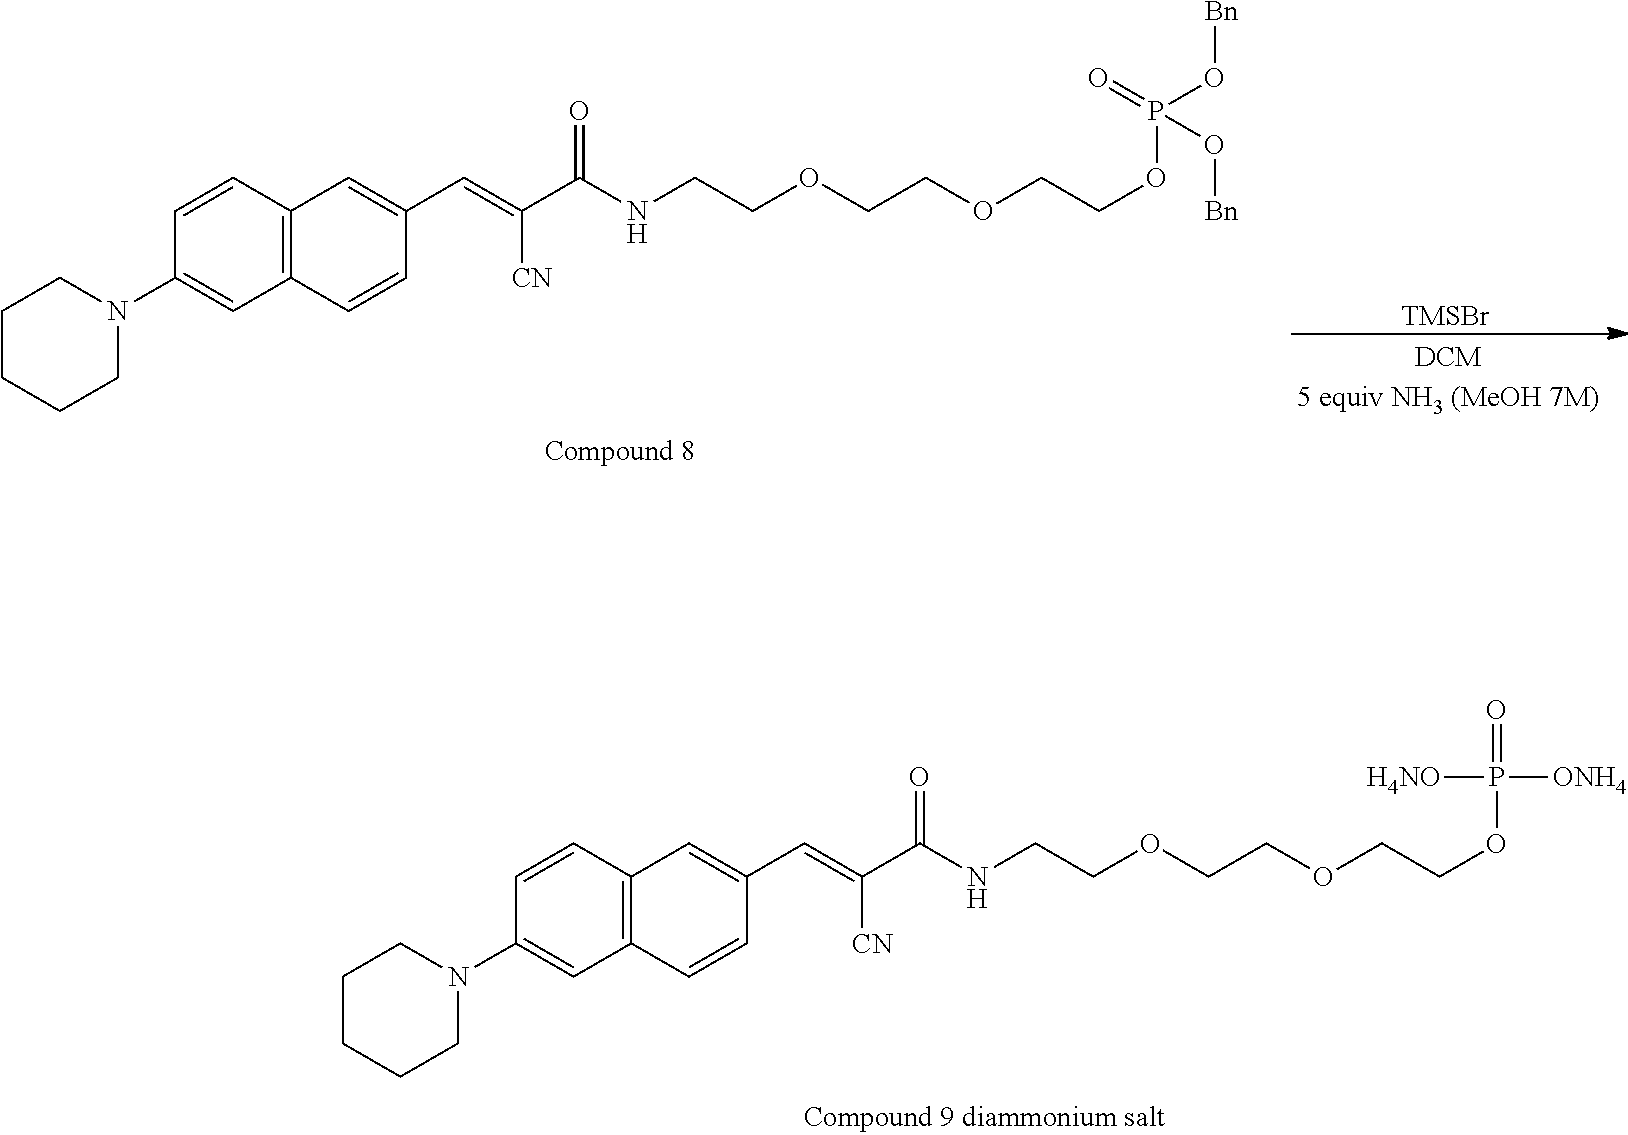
C1CCCN(C2=CC3=C(C=C2)C=C(C=C(C(NCCOCCOCCOP(=O)([ONH4])[H4NO])=O)[CN])C=C3)C1.C1CCCN(C2=CC3=C(C=C2)C=C(C=C(C(NCCOCCOCCOP(O[Bn])(=O)O[Bn])=O)[CN])C=C3)C1.[TMSBr]
